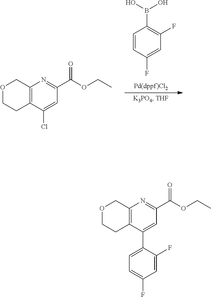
C1=CC(F)=CC(F)=C1B(O)O.O1CCC2=C(C1)N=C(C(OCC)=O)C=C2Cl.O1CCC2=C(C1)N=C(C(OCC)=O)C=C2C1=CC=C(F)C=C1F
